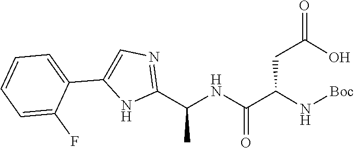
C1(C2=CC=CC=C2F)=CN=C(C(C)NC(C(CC(=O)O)N[Boc])=O)N1
